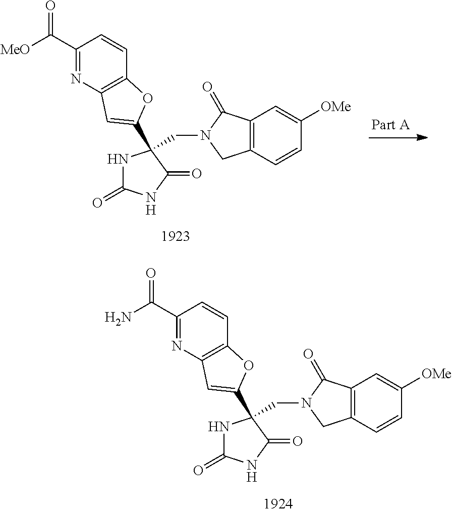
N1C(=O)NC(=O)C1(CN1CC2=C(C1=O)C=C([OMe])C=C2)C1=CC2=C(C=CC(C(N)=O)=N2)O1.N1C(=O)NC(=O)C1(CN1CC2=C(C1=O)C=C([OMe])C=C2)C1=CC2=C(C=CC(C([MeO])=O)=N2)O1
